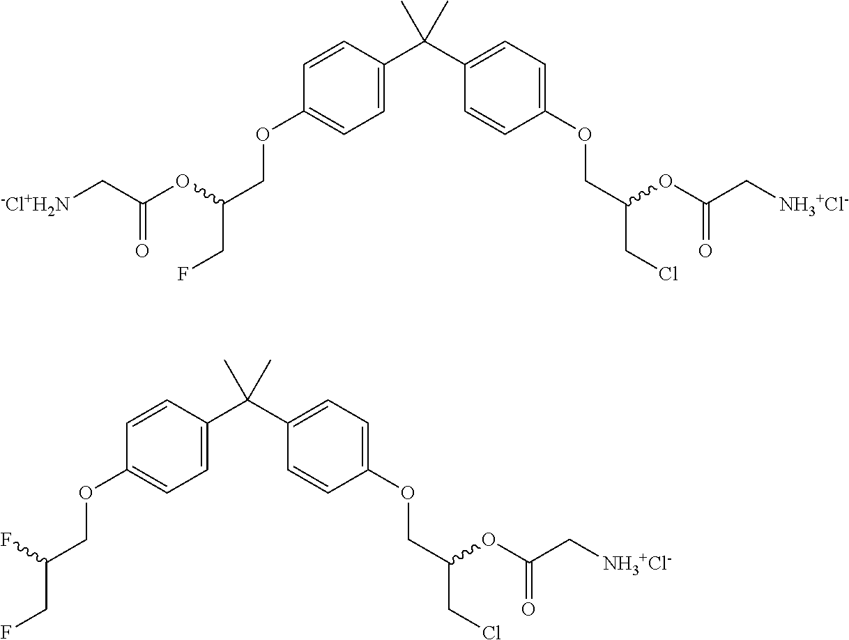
C1=C(C(C2=CC=C(OCC(CCl)OC(C[NH3+Cl-])=O)C=C2)(C)C)C=CC(OCC(CF)OC(C[-Cl+H2N])=O)=C1.C1=C(C(C2=CC=C(OCC(CCl)OC(C[NH3+Cl-])=O)C=C2)(C)C)C=CC(OCC(CF)F)=C1
